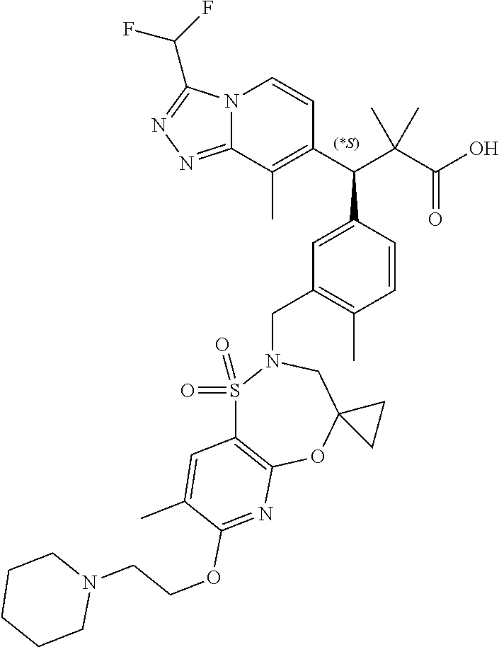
C12(CN(CC3=C(C)C=CC(C(C4=C(C)C5=NN=C(C(F)F)N5C=C4)C(C(O)=O)(C)C)=C3)S(=O)(=O)C3=C(O1)N=C(OCCN1CCCCC1)C(C)=C3)CC2
